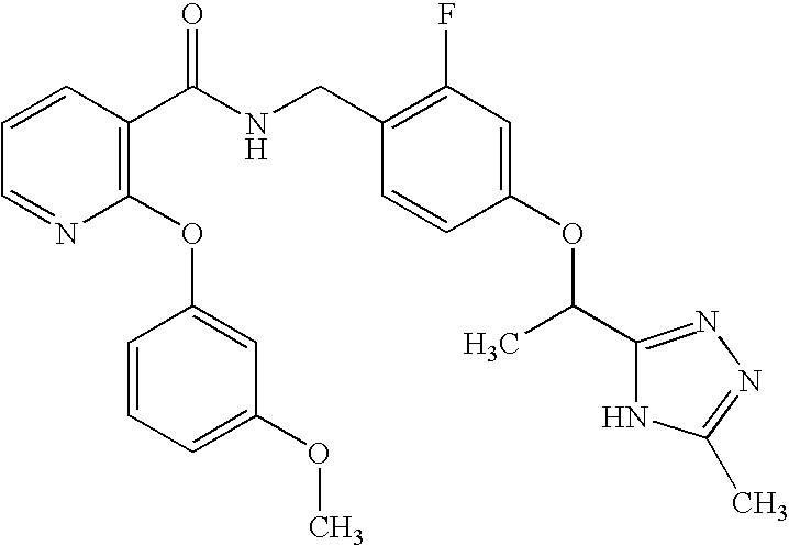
C1=CC(C(NCC2=C(F)C=C(OC(C)C3=NN=C(C)N3)C=C2)=O)=C(OC2=CC(OC)=CC=C2)N=C1
